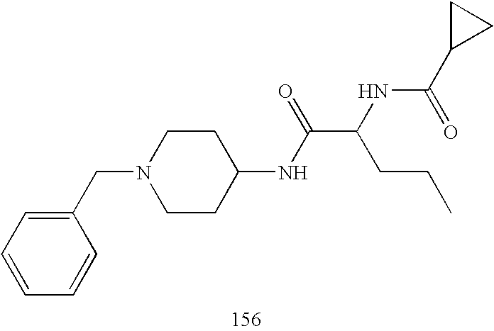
C1(CN2CCC(NC(C(NC(C3CC3)=O)CCC)=O)CC2)=CC=CC=C1
